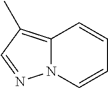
N12C(=C(C)C=N1)C=CC=C2
